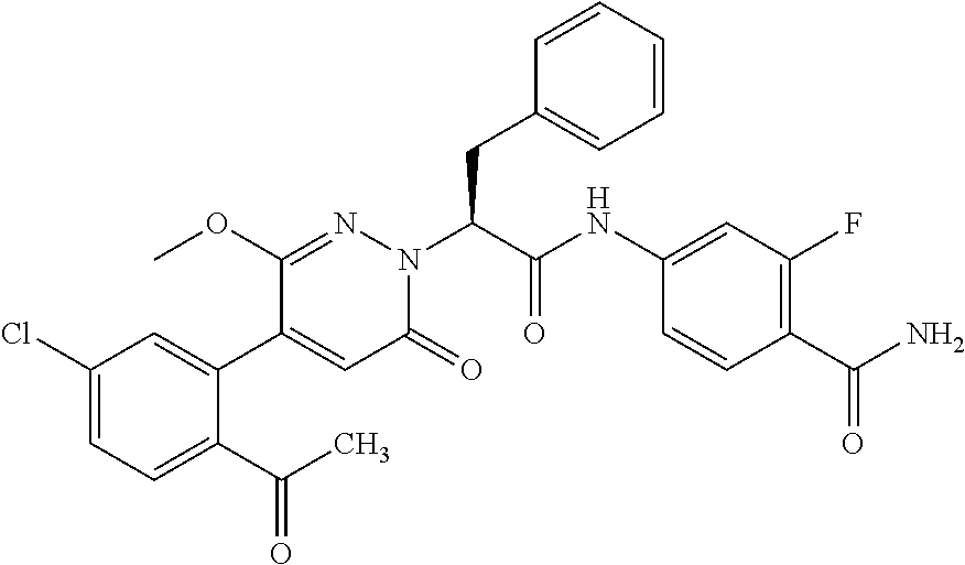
C1(Cl)=CC=C(C(C)=O)C(C2=CC(=O)N(C(C(=O)NC3=CC(F)=C(C(N)=O)C=C3)CC3=CC=CC=C3)N=C2OC)=C1
